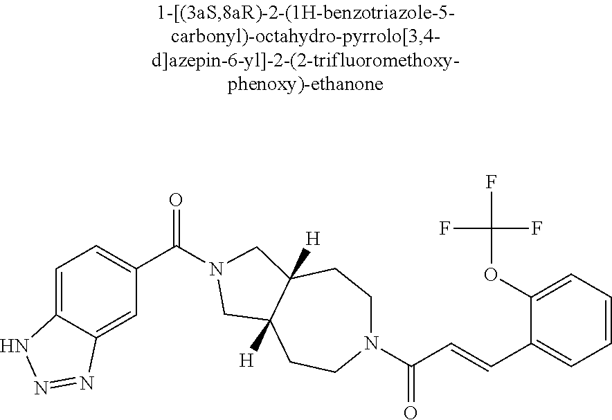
C1=C2C(=CC(C(=O)N3CC4([H])CCN(C(C=CC5=CC=CC=C5OC(F)(F)F)=O)CCC4([H])C3)=C1)N=NN2
